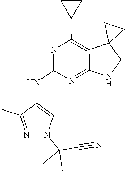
N1=C(NC2=CN(C(C)(C)C#N)N=C2C)N=C2C(=C1C1CC1)C1(CN2)CC1
